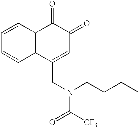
C1=CC2=C(C=C1)C(CN(C([CF3])=O)CCCC)=CC(=O)C2=O
